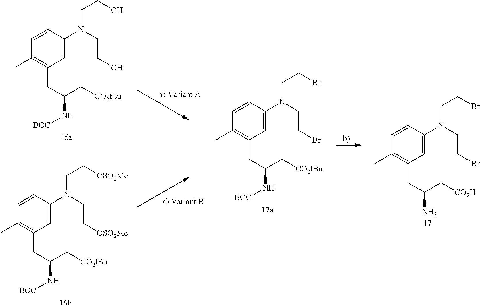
N(C(CC1=C(C)C=CC(N(CCO)CCO)=C1)C[CO2tBu])[BOC].N(C(CC1=C(C)C=CC(N(CC[OSO2Me])CC[OSO2Me])=C1)C[CO2tBu])[BOC].N(C(CC1=C(C)C=CC(N(CCBr)CCBr)=C1)C[CO2tBu])[BOC].NC(CC1=C(C)C=CC(N(CCBr)CCBr)=C1)C[CO2H]
